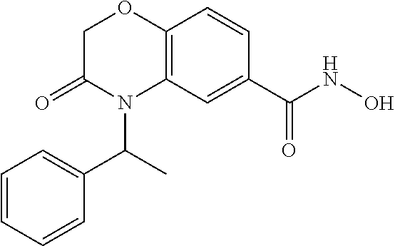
C12=C(C=C(C(NO)=O)C=C1)N(C(C)C1=CC=CC=C1)C(=O)CO2
